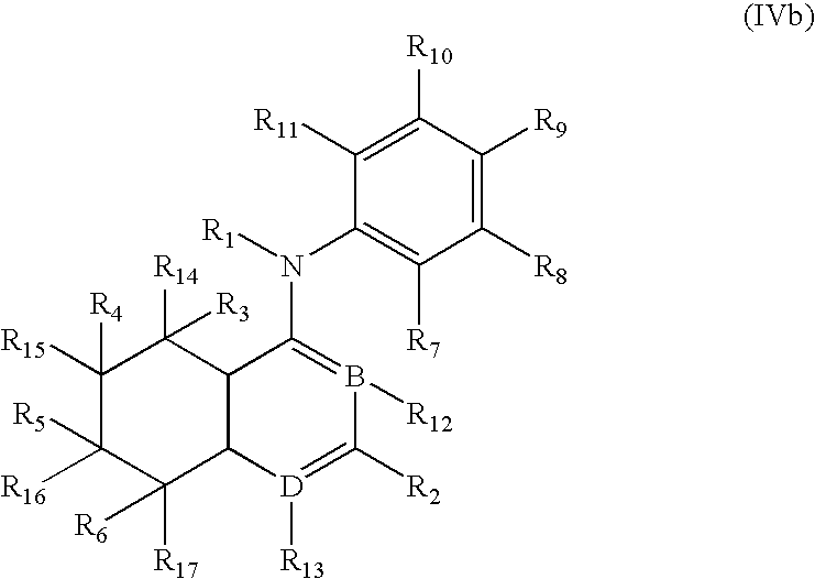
C1([R15])([R4])C([R16])([R5])C([R17])([R6])C2C(C1([R14])[R3])C(N(C1=C([R7])C([R8])=C([R9])C([R10])=C1[R11])[R1])=B([R12])C([R2])=[D]2[R13]
